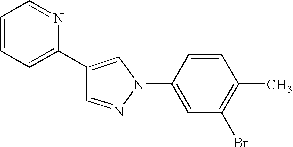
C1=NN(C2=CC(Br)=C(C)C=C2)C=C1C1=CC=CC=N1
